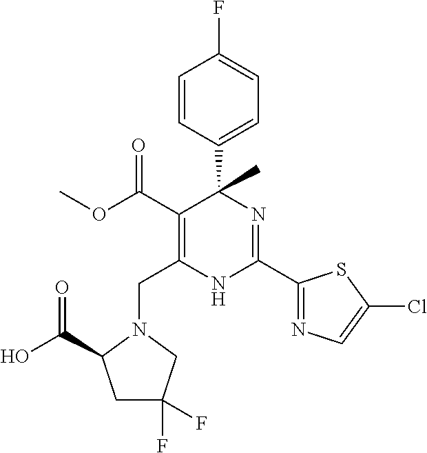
C(C1=C(C(=O)OC)C(C2=CC=C(F)C=C2)(C)N=C(C2=NC=C(Cl)S2)N1)N1CC(F)(F)CC1C(O)=O
